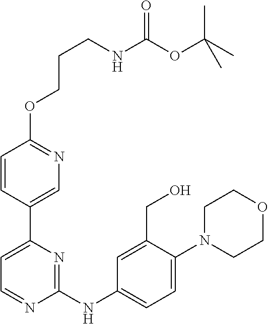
C1=CC(C2=CC=NC(NC3=CC=C(N4CCOCC4)C(CO)=C3)=N2)=CN=C1OCCCNC(OC(C)(C)C)=O
